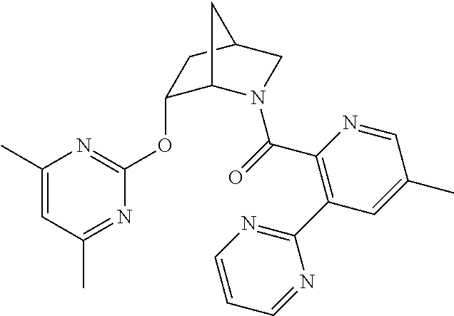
C1(C)=CC(C)=NC(OC2C3N(C(=O)C4=C(C5=NC=CC=N5)C=C(C)C=N4)CC(C2)C3)=N1
